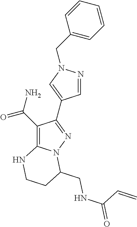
C1(C(N)=O)=C2N(N=C1C1=CN(CC3=CC=CC=C3)N=C1)C(CNC(=O)C=C)CCN2
